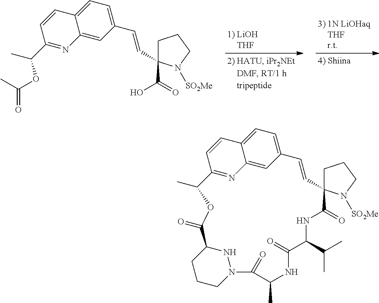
C1C(C(=O)O)(C=CC2=CC=C3C(=C2)N=C(C(C)OC(=O)C)C=C3)N([SO2Me])CC1.C1C2(N([SO2Me])CC1)C(=O)NC(C(C)C)C(=O)NC(C)C(=O)N1NC(CCC1)C(=O)OC(C)C1=NC3=CC(=CC=C3C=C1)C=C2
